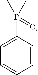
C1=C(P(C)(C)=O)C=CC=C1
